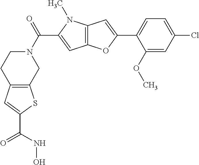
N1(C(=O)C2=CC3=C(N2C)C=C(C2=CC=C(Cl)C=C2OC)O3)CCC2=C(C1)SC(C(NO)=O)=C2
